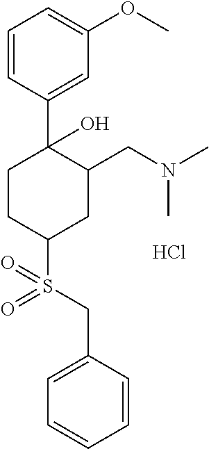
Cl.S(C1CCC(O)(C2=CC(OC)=CC=C2)C(CN(C)C)C1)(CC1=CC=CC=C1)(=O)=O
